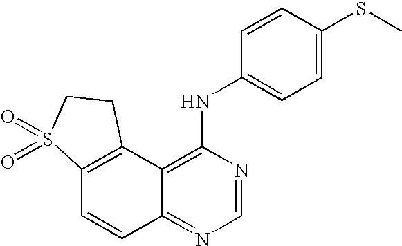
C12=C(C3=C(NC4=CC=C(SC)C=C4)N=CN=C3C=C1)CCS2(=O)=O
